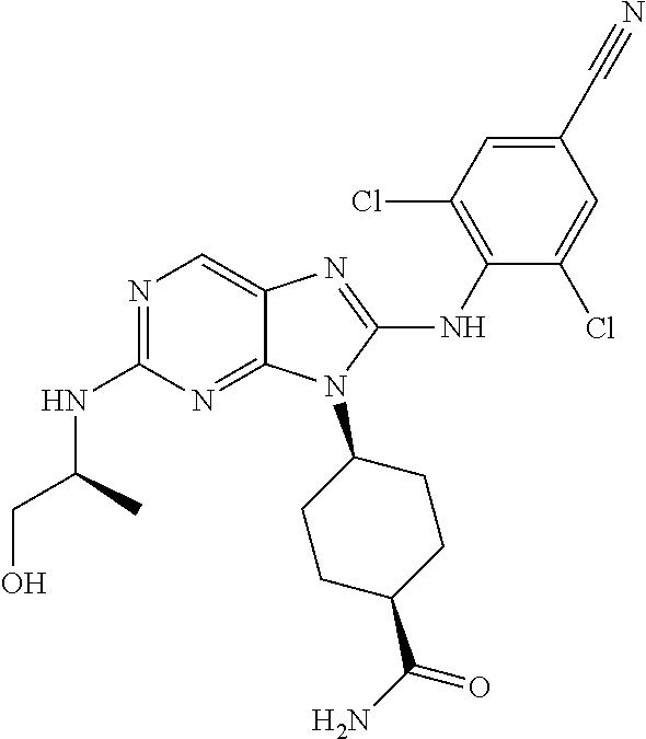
N1=C(NC(CO)C)N=C2C(=C1)N=C(NC1=C(Cl)C=C(C#N)C=C1Cl)N2C1CCC(C(N)=O)CC1
